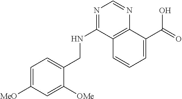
C12=C(C(C(=O)O)=CC=C1)N=CN=C2NCC1=CC=C([MeO])C=C1[OMe]
